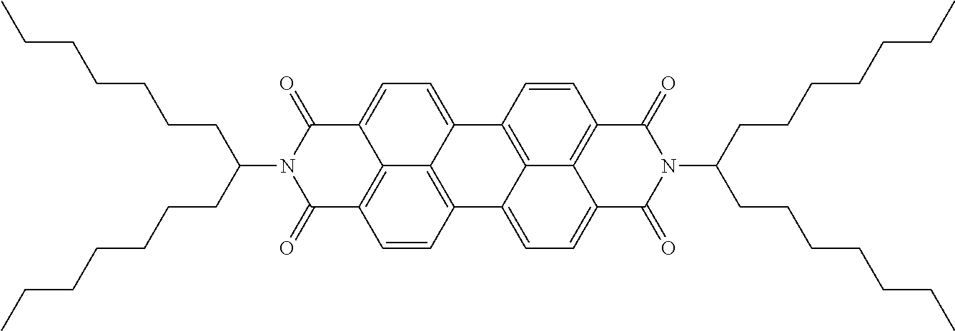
C12=C3C(=CC=C4C3=C(C=C1)C(=O)N(C(CCCCCCC)CCCCCCC)C4=O)C1=C3C2=CC=C2C3=C(C=C1)C(=O)N(C(CCCCCCC)CCCCCCC)C2=O
